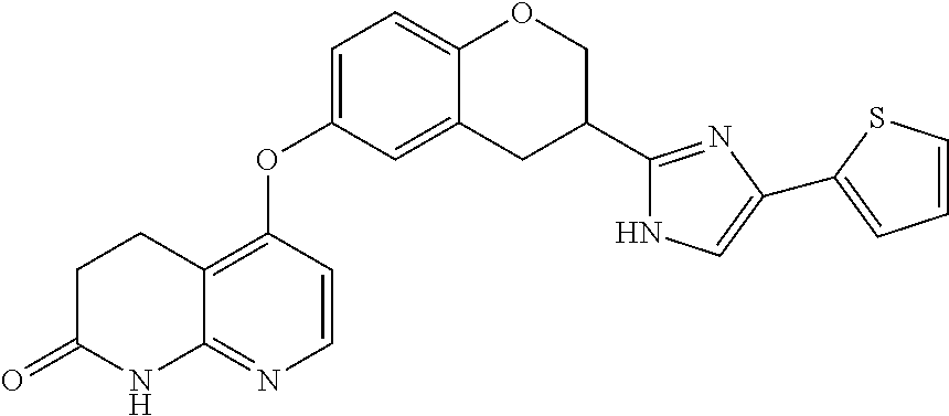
C1C(=O)NC2=NC=CC(OC3=CC=C4C(=C3)CC(C3=NC(C5=CC=CS5)=CN3)CO4)=C2C1
